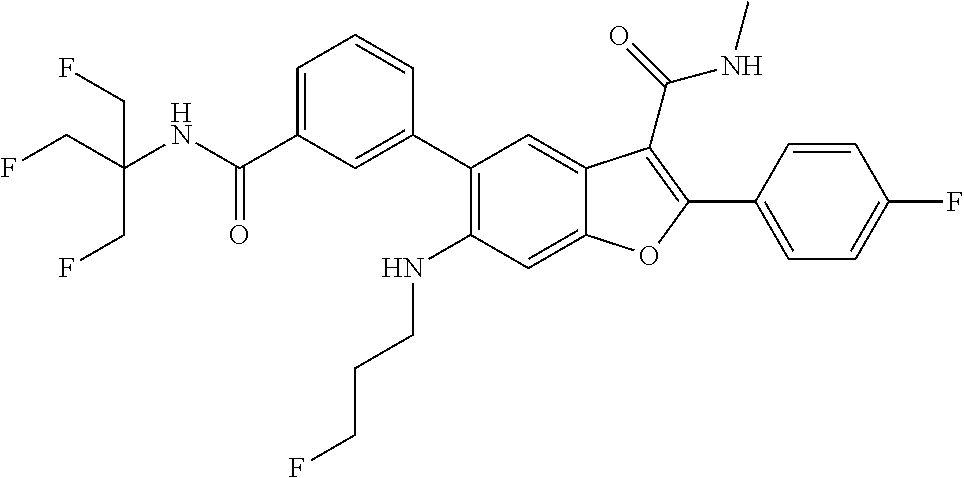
C1=CC(C2=C(C(=O)NC)C3=CC(C4=CC(C(NC(CF)(CF)CF)=O)=CC=C4)=C(NCCCF)C=C3O2)=CC=C1F
